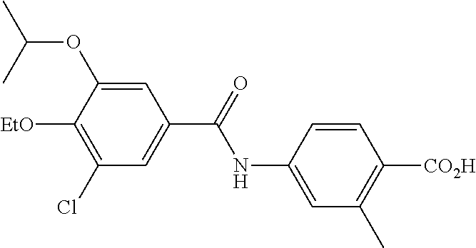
C1=C(NC(=O)C2=CC(Cl)=C([EtO])C(OC(C)C)=C2)C=CC([CO2H])=C1C
